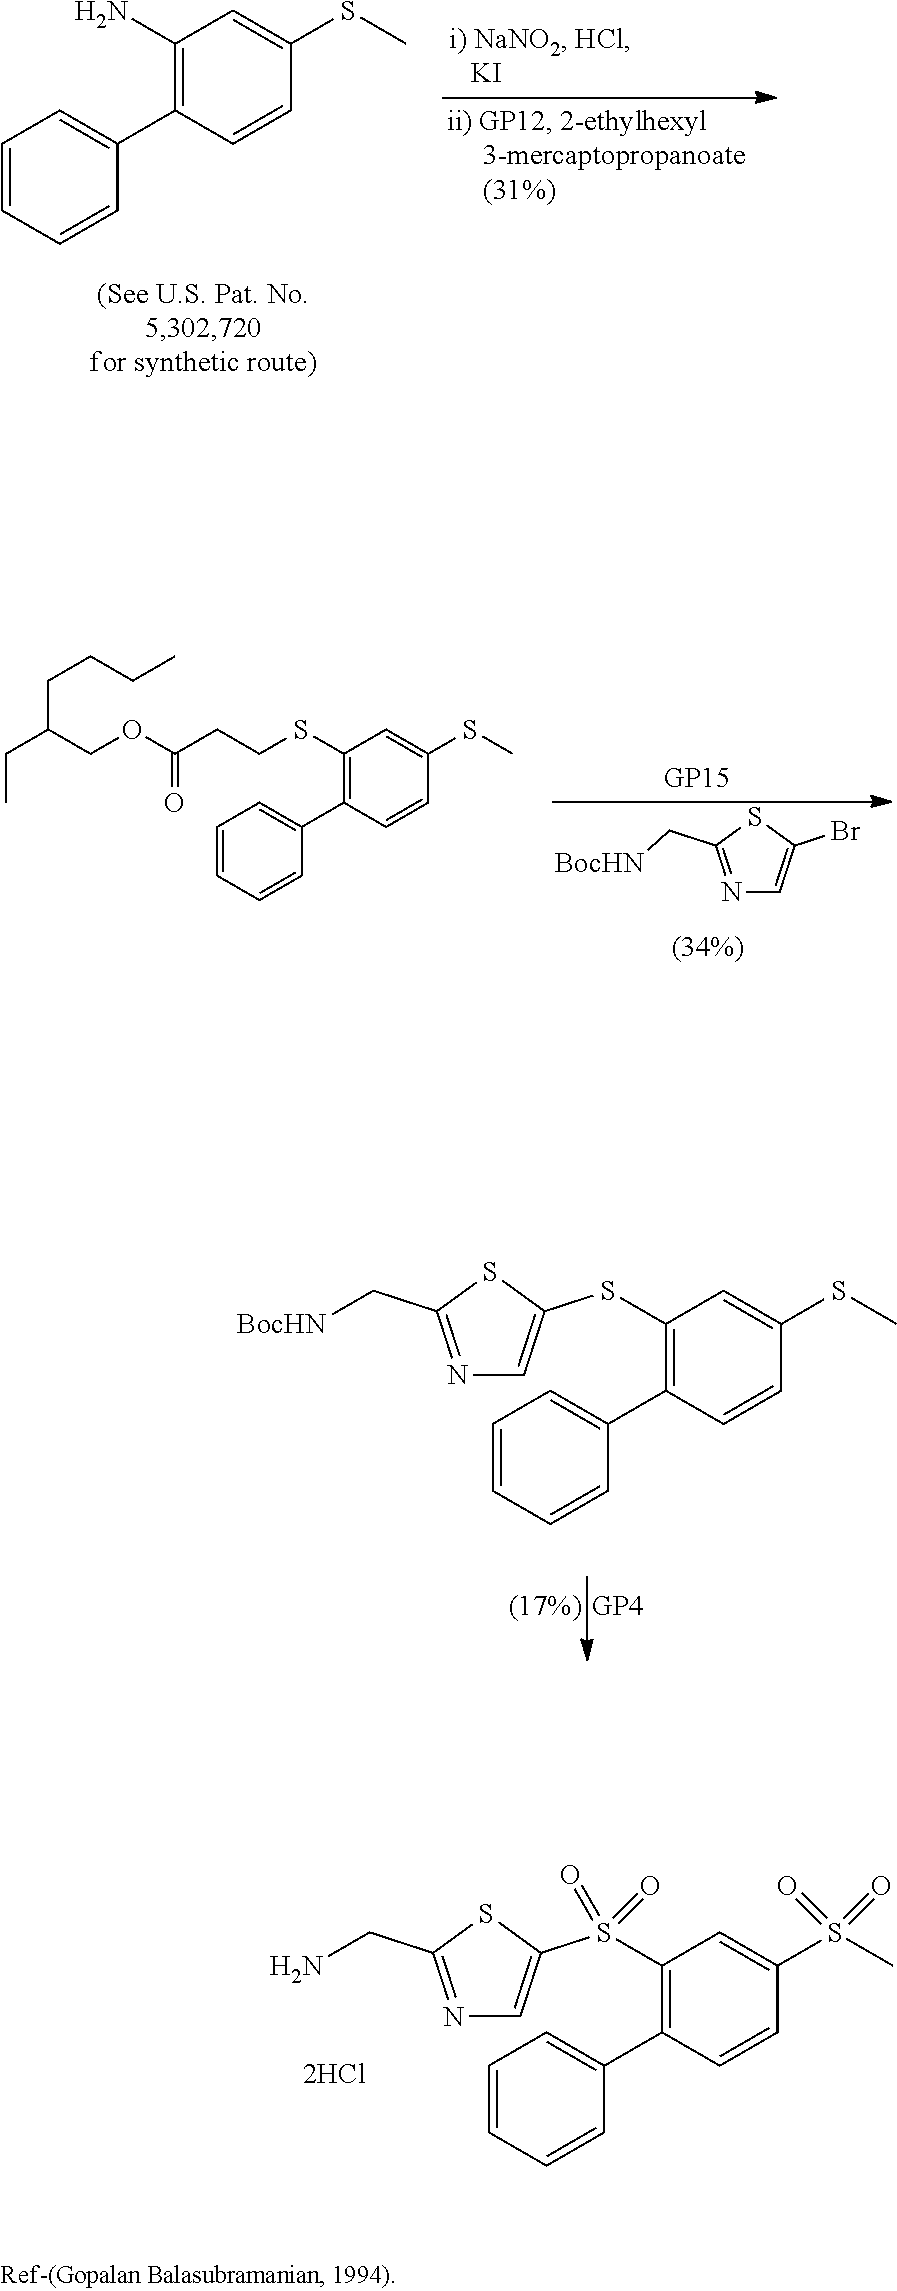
C1(S(C2=CN=C(CN)S2)(=O)=O)=C(C2=CC=CC=C2)C=CC(S(C)(=O)=O)=C1.C1=CC=CC(C2=C(N)C=C(SC)C=C2)=C1.N1=C(C[BocHN])SC(Br)=C1.C1(SCCC(OCC(CC)CCCC)=O)=C(C2=CC=CC=C2)C=CC(SC)=C1.C1(SC2=CN=C(C[BocHN])S2)=C(C2=CC=CC=C2)C=CC(SC)=C1
